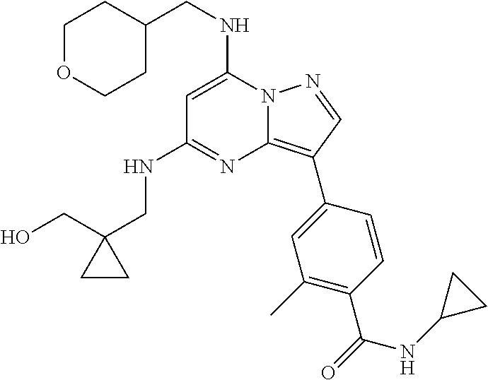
C(NC1=CC(NCC2(CO)CC2)=NC2=C(C3=CC(C)=C(C(=O)NC4CC4)C=C3)C=NN12)C1CCOCC1
